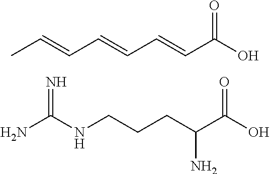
CC=CC=CC=CC(O)=O.NC(NCCCC(C(O)=O)N)=N
